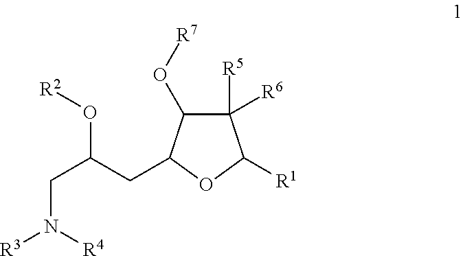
C1([R6])([R5])C(O[R7])C(CC(CN([R3])[R4])O[R2])OC1[R1]
